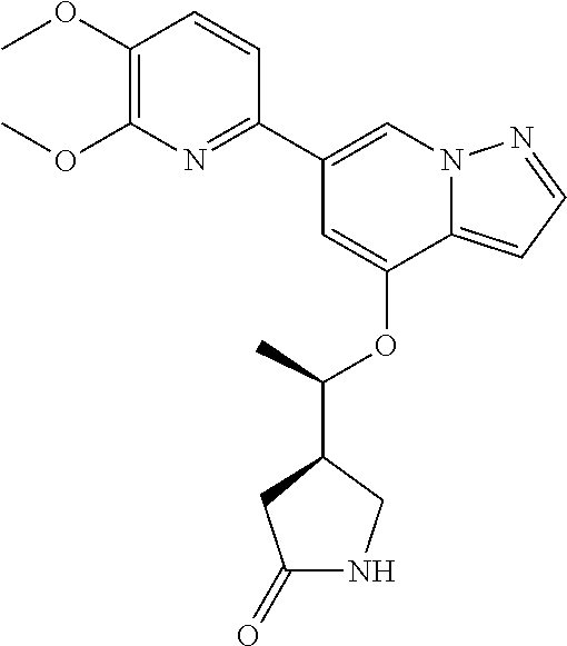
C1=C(OC(C)C2CNC(=O)C2)C2=CC=NN2C=C1C1=NC(OC)=C(OC)C=C1
